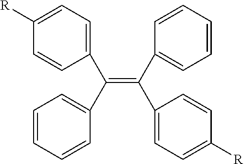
C1([R])=CC=C(C(=C(C2=CC=CC=C2)C2=CC=C([R])C=C2)C2=CC=CC=C2)C=C1
